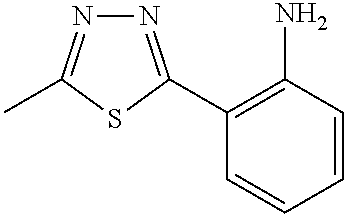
C1(C2=NN=C(C)S2)=C(N)C=CC=C1
